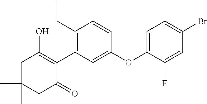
C1C(C)(C)CC(=O)C(C2=C(CC)C=CC(OC3=CC=C(Br)C=C3F)=C2)=C1O
